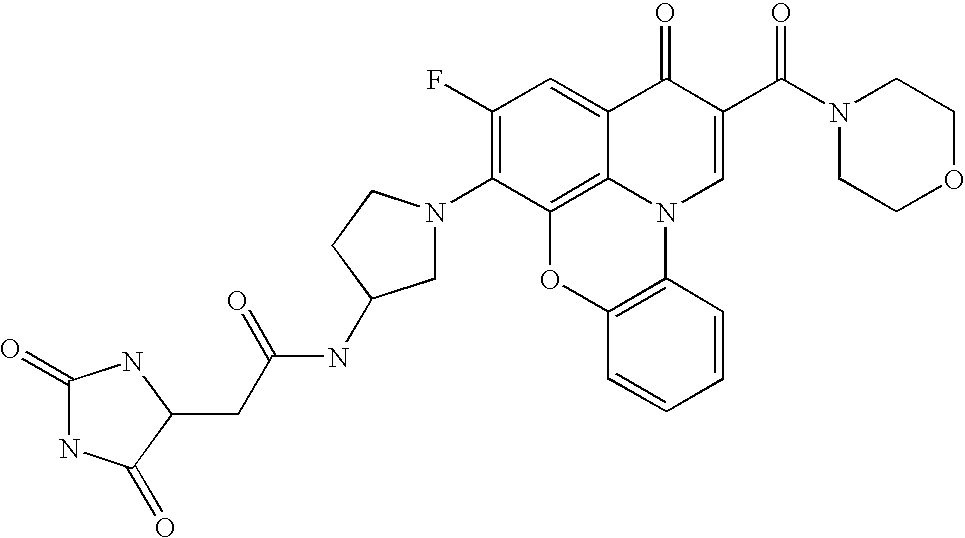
C1(F)=C(N2CC(NC(=O)CC3C(=O)NC(=O)N3)CC2)C2=C3C(=C1)C(=O)C(C(N1CCOCC1)=O)=CN3C1=C(O2)C=CC=C1
